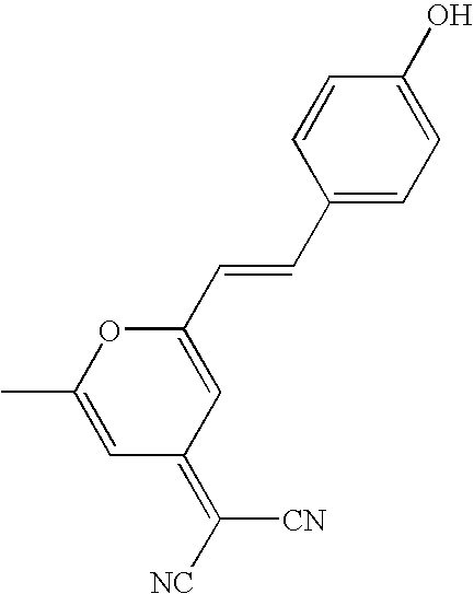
C1=CC(C=CC2=CC(=C([NC])[CN])C=C(C)O2)=CC=C1O
